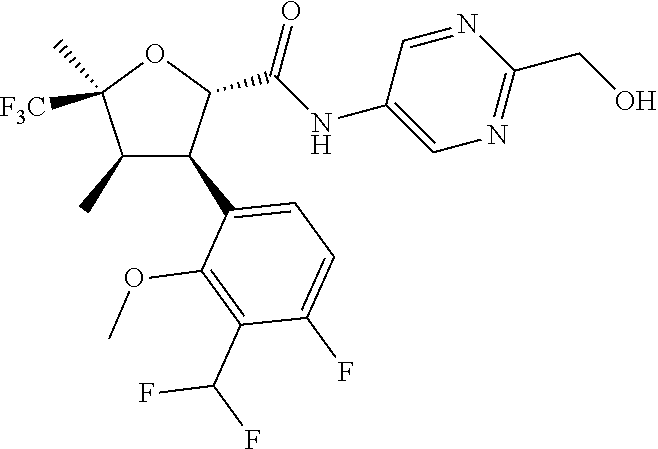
C1(C)C(C2=CC=C(F)C(C(F)F)=C2OC)C(C(NC2=CN=C(CO)N=C2)=O)OC1(C)[F3C]
